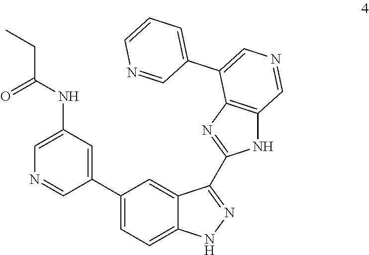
C1(C2=CC=C3C(=C2)C(C2=NC4=C(N2)C=NC=C4C2=CC=CN=C2)=NN3)=CC(NC(=O)CC)=CN=C1
